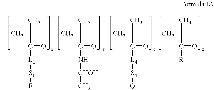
CCC(CC(CC(CC(C)(C([R])=O)C)(C)C([L4][S4][Q])=O)(C)C(N[CHOH]C)=O)(C)C([L1][S1]F)=O
